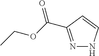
N1=C(C(OCC)=O)C=CN1
